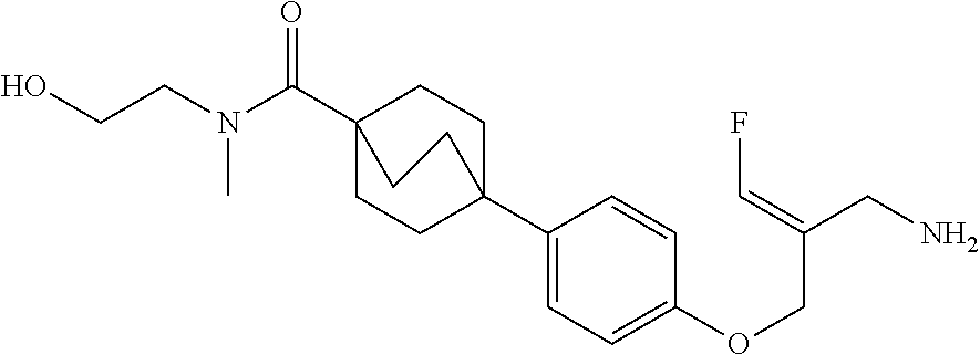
C1(C23CCC(C(N(CCO)C)=O)(CC2)CC3)=CC=C(OCC(CN)=CF)C=C1
